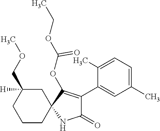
C1(COC)([H])CCCC2(C1)C(OC(OCC)=O)=C(C1=CC(C)=CC=C1C)C(=O)N2
